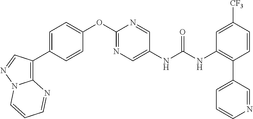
C1=CC([CF3])=CC(NC(NC2=CN=C(OC3=CC=C(C4=C5N(N=C4)C=CC=N5)C=C3)N=C2)=O)=C1C1=CC=CN=C1
